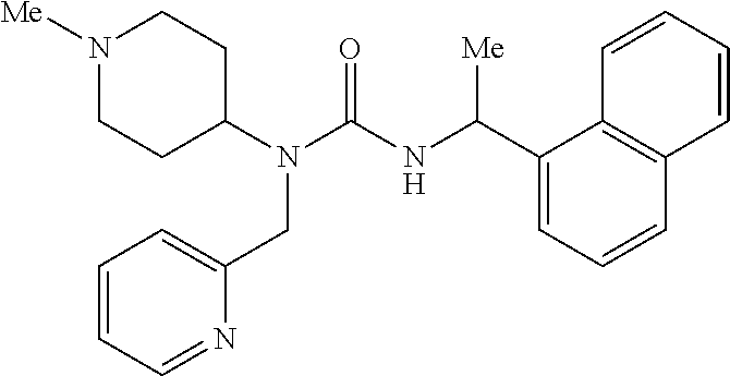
N1([Me])CCC(N(C(NC(C2=CC=CC3=C2C=CC=C3)[Me])=O)CC2=CC=CC=N2)CC1
